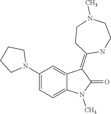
N1(C)C(=O)C(=C2CCN(C)CCN2)C2=CC(N3CCCC3)=CC=C12
